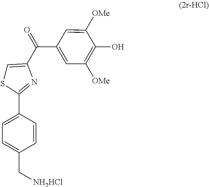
C1([OMe])=CC(C(C2=CSC(C3=CC=C(C[NH2HCl])C=C3)=N2)=O)=CC([OMe])=C1O
